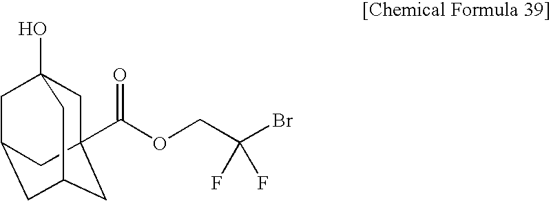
BrC(COC(=O)C12CC3(O)CC(CC(C1)C3)C2)(F)F
